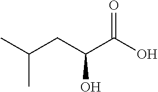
CC(CC(C(O)=O)O)C
